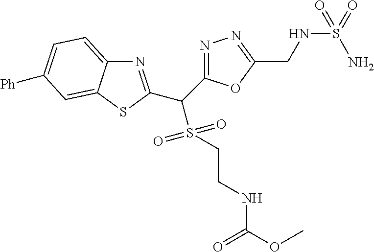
N1=C(C(S(=O)(=O)CCNC(OC)=O)C2=NN=C(CNS(=O)(N)=O)O2)SC2=CC([Ph])=CC=C12
